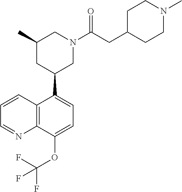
C1(C2CN(C(CC3CCN(C)CC3)=O)CC(C)C2)=CC=C(OC(F)(F)F)C2=C1C=CC=N2
